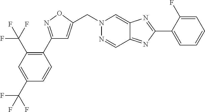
C(N1N=CC2=NC(C3=CC=CC=C3F)=NC2=C1)C1=CC(C2=C(C(F)(F)F)C=C(C(F)(F)F)C=C2)=NO1
